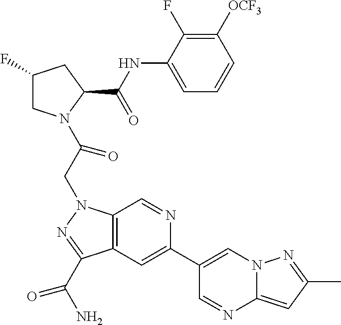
C1(F)CN(C(CN2C3=C(C(C(N)=O)=N2)C=C(C2=CN4C(=CC(C)=N4)N=C2)N=C3)=O)C(C(NC2=CC=CC([OCF3])=C2F)=O)C1
